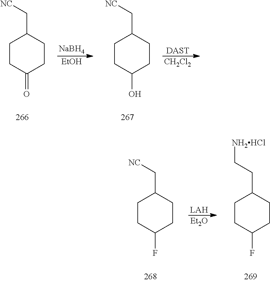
C1CC(=O)CCC1C[NC].[NaBH4].[EtOH].C1CC(O)CCC1C[NC].[DAST].[CH2Cl2].[LAH].[Et2O].C1CC(F)CCC1C[NC].C1CC(F)CCC1CC[NH2HCl]
